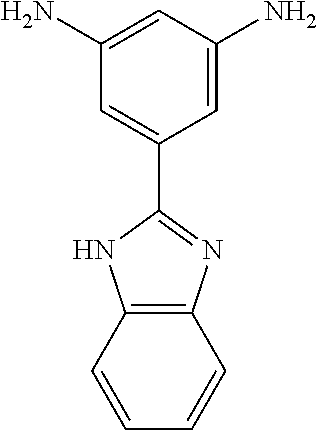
C1=C(N)C=C(N)C=C1C1=NC2=C(C=CC=C2)N1
